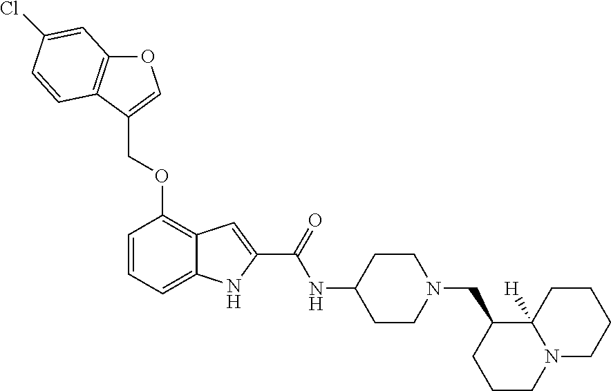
O1C2=C(C(COC3=C4C(=CC=C3)NC(C(=O)NC3CCN(CC5CCCN6C5([H])CCCC6)CC3)=C4)=C1)C=CC(Cl)=C2
